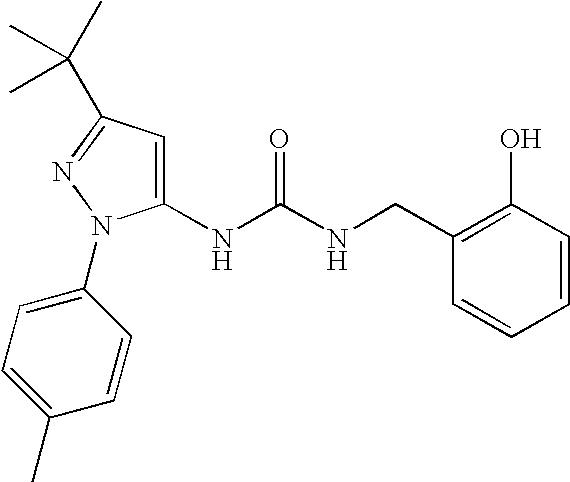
C1(NC(NCC2=C(O)C=CC=C2)=O)=CC(C(C)(C)C)=NN1C1=CC=C(C)C=C1
